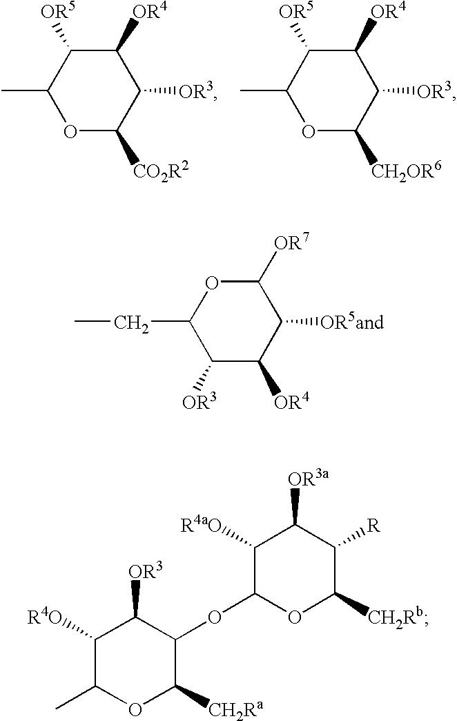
C1([OR4])C([OR5])C(C)OC([CO2R2])C1[OR3].C1([OR4])C([OR5])C(C)OC([CH2OR6])C1[OR3].C1([OR7])OC(CC)C([OR3])C([OR4])C1[OR5and].C1([R4aO])C([OR3a])C([R])C([CH2Rb])OC1OC1C([CH2Ra])OC(C)C([R4O])C1[OR3]
